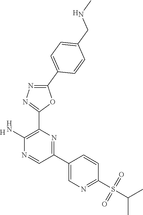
[H].C1(N)=C(C2=NN=C(C3=CC=C(CNC)C=C3)O2)N=C(C2=CN=C(S(C(C)C)(=O)=O)C=C2)C=N1.[H]
